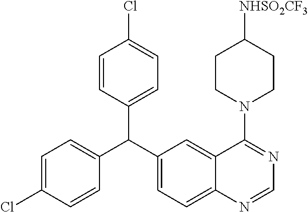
C1=C(Cl)C=CC(C(C2=CC=C3C(=C2)C(N2CCC([NHSO2CF3])CC2)=NC=N3)C2=CC=C(Cl)C=C2)=C1
